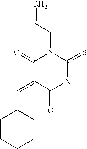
O=C1C(=CC2CCCCC2)C(=O)NC(=S)N1CC=C
